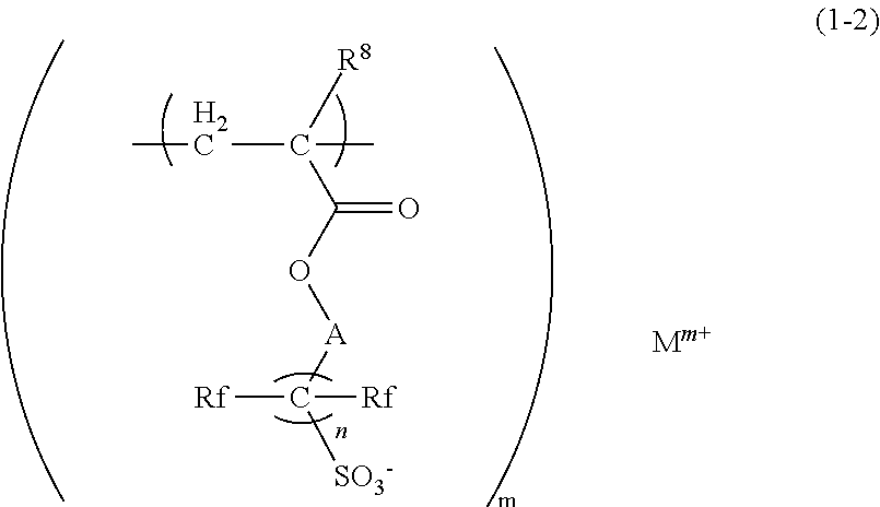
C(C(C(O[A]C([SO3-])([Rf])[Rf])=O)([R8])C)C
